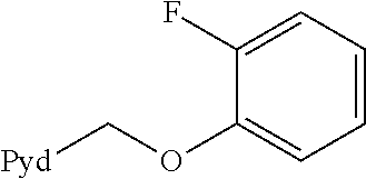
C1=CC=C(F)C(OC[Pyd])=C1
